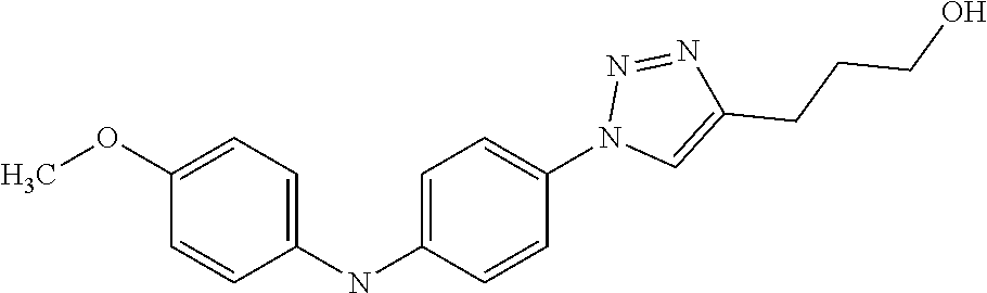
C1=CC(NC2=CC=C(N3C=C(CCCO)N=N3)C=C2)=CC=C1OC
